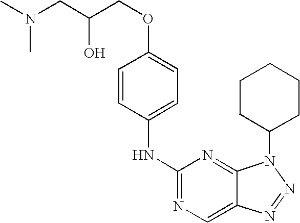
C1=CC(NC2=NC=C3C(=N2)N(C2CCCCC2)N=N3)=CC=C1OCC(O)CN(C)C
